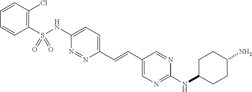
C1(S(NC2=CC=C(C=CC3=CN=C(NC4CCC(N)CC4)N=C3)N=N2)(=O)=O)=C(Cl)C=CC=C1
